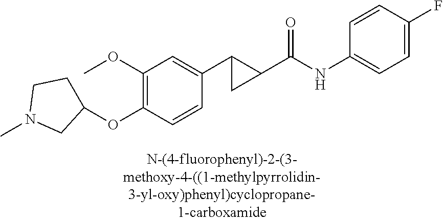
C1(OC)=C(OC2CCN(C)C2)C=CC(C2C(C(NC3=CC=C(F)C=C3)=O)C2)=C1
